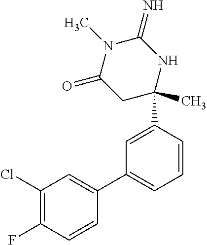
C1(C2(C)CC(=O)N(C)C(=N)N2)=CC(C2=CC(Cl)=C(F)C=C2)=CC=C1
